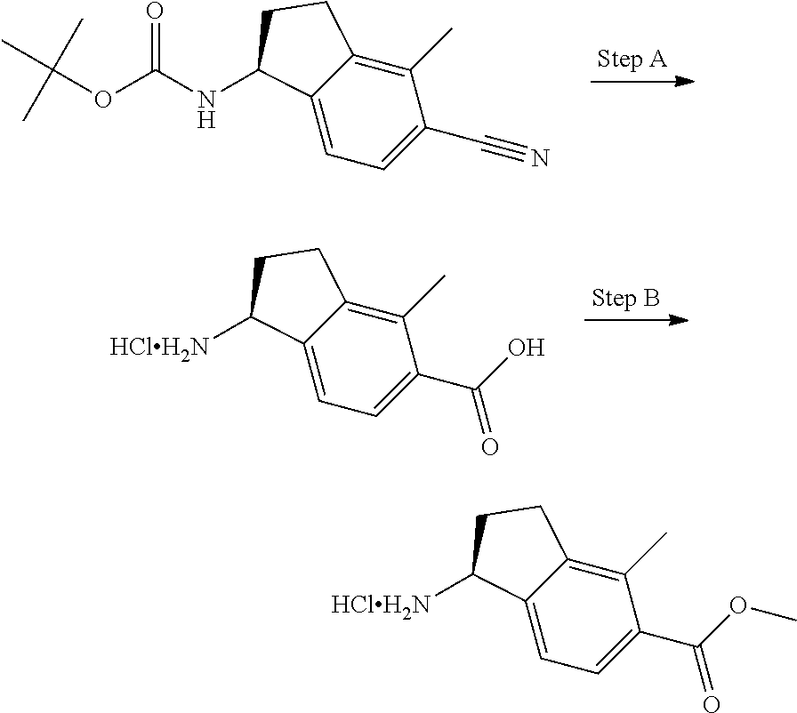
C1(C)=C2C(=CC=C1C#N)C(NC(OC(C)(C)C)=O)CC2.C1(C)=C2C(=CC=C1C(O)=O)C([HClH2N])CC2.C1(C)=C2C(=CC=C1C(OC)=O)C([HClH2N])CC2
